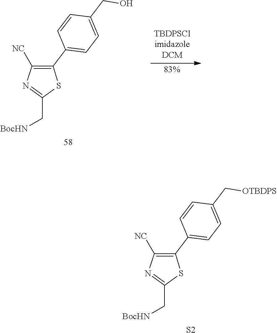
[NC]C1=C(C2=CC=C(CO)C=C2)SC(C[BocHN])=N1.[83%].[NC]C1=C(C2=CC=C(C[OTBDPS])C=C2)SC(C[BocHN])=N1.[S2]
